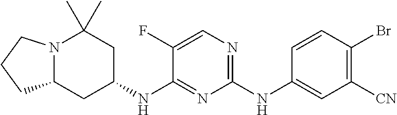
N12C(CC(NC3=NC(NC4=CC([CN])=C(Br)C=C4)=NC=C3F)CC1(C)C)CCC2
